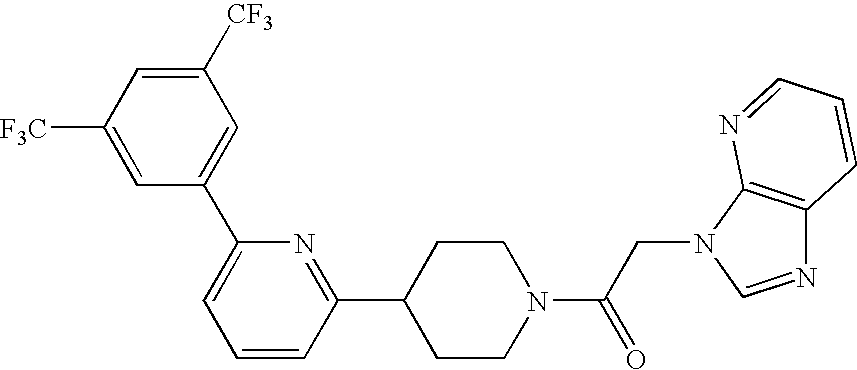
[F3C]C1=CC(C2=CC=CC(C3CCN(C(CN4C=NC5=C4N=CC=C5)=O)CC3)=N2)=CC([CF3])=C1
